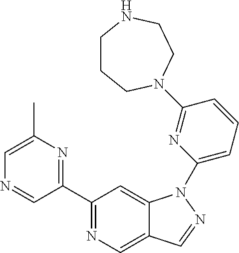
C1(C2=NC(C)=CN=C2)=NC=C2C(=C1)N(C1=CC=CC(N3CCCNCC3)=N1)N=C2
